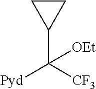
C1(C([CF3])([Pyd])[OEt])CC1
